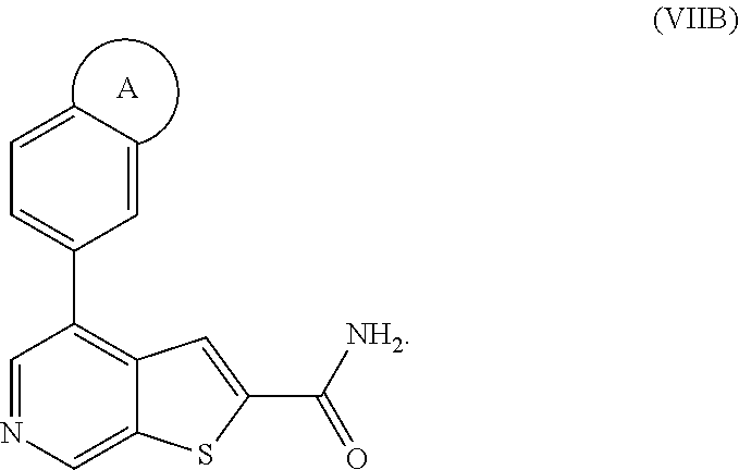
C1=NC=C2C(=C1C1=CC=CC=C1)C=C(C([NH2])=O)S2.[A]
